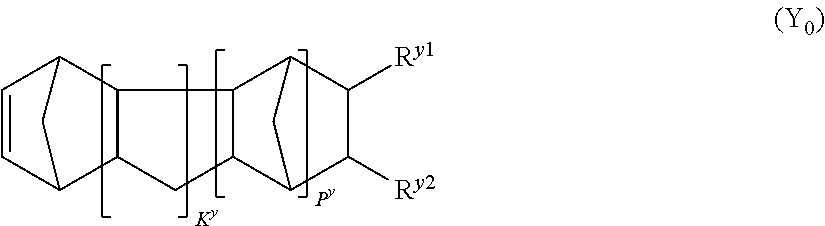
C1=CC2C3C(C1C2)CC1C3C2C([Ry1])C([Ry2])C1C2
